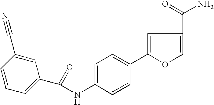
C(=O)(NC1=CC=C(C2=CC(C(=O)N)=CO2)C=C1)C1=CC=CC(C#N)=C1
